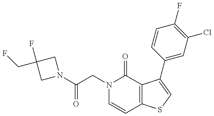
C(CN1C=CC2=C(C1=O)C(C1=CC(Cl)=C(F)C=C1)=CS2)(=O)N1CC(F)(CF)C1
